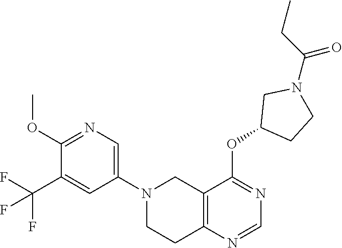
C1(N2CCC3=C(C2)C(OC2CCN(C(=O)CC)C2)=NC=N3)=CN=C(OC)C(C(F)(F)F)=C1
